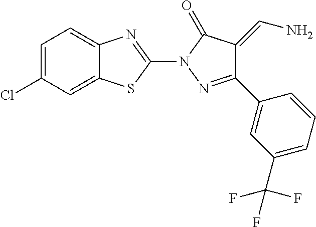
C12=CC=C(Cl)C=C1SC(N1N=C(C3=CC(C(F)(F)F)=CC=C3)C(=CN)C1=O)=N2
